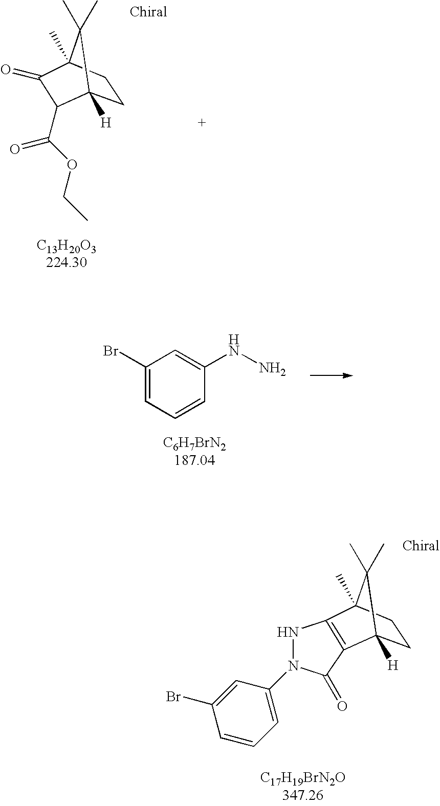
C1CC2(C)C(C)(C)C1([H])C(C(OCC)=O)C2=O.C1(Br)=CC=CC(NN)=C1.C1(Br)=CC(N2NC3=C(C2=O)C2([H])CCC3(C)C2(C)C)=CC=C1
